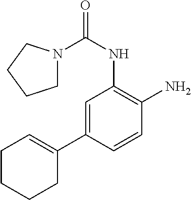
N1(C(NC2=C(N)C=CC(C3=CCCCC3)=C2)=O)CCCC1
